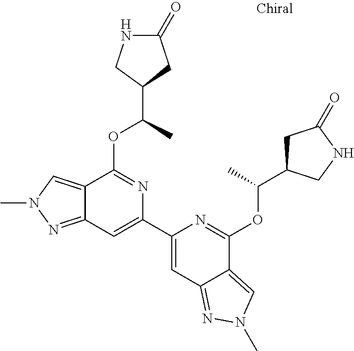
N1C(=O)CC(C(C)OC2=NC(C3=CC4=NN(C)C=C4C(OC(C4CC(=O)NC4)C)=N3)=CC3=NN(C)C=C23)C1
